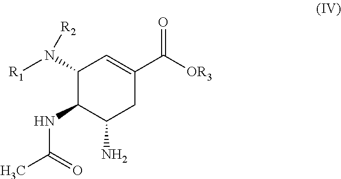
C1(N([R1])[R2])C(NC(=O)C)C(N)CC(C([OR3])=O)=C1
